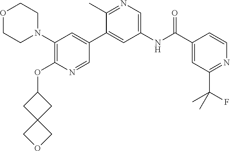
O1CCN(C2=C(OC3CC4(C3)COC4)N=CC(C3=CC(NC(C4=CC(C(C)(F)C)=NC=C4)=O)=CN=C3C)=C2)CC1
